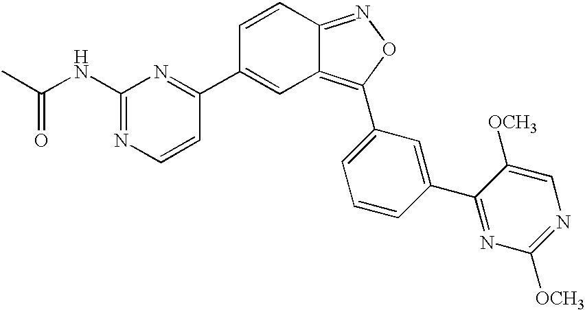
C1=CC(C2=NC([OCH3])=NC=C2[OCH3])=CC(C2=C3C(=NO2)C=CC(C2=NC(NC(=O)C)=NC=C2)=C3)=C1
